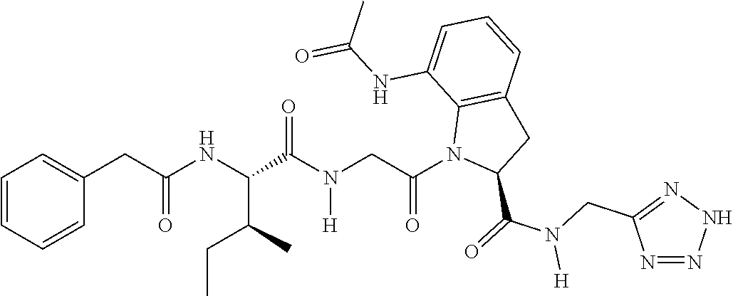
C1=CC=CC(CC(NC(C(N(CC(N2C(C(=O)N(CC3=NNN=N3)[H])CC3=C2C(NC(=O)C)=CC=C3)=O)[H])=O)C(C)CC)=O)=C1
